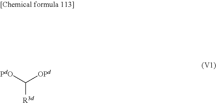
C([PdO])([R3d])[OPd]
